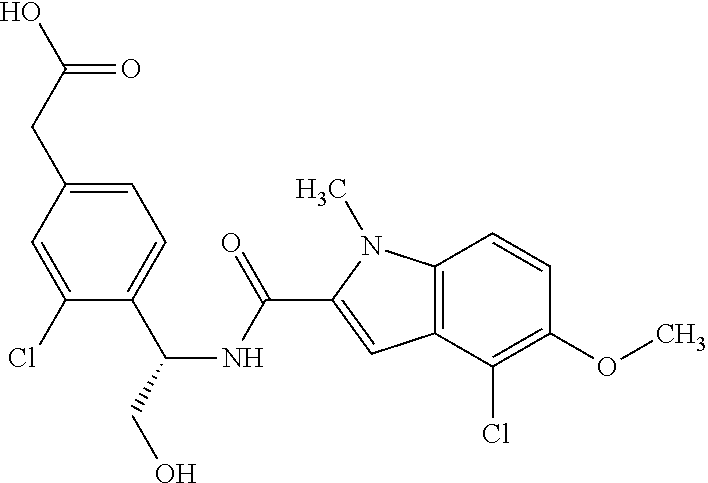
C1=C(CC(O)=O)C=C(Cl)C(C(CO)NC(C2=CC3=C(N2C)C=CC(OC)=C3Cl)=O)=C1
